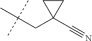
C1CC1(C#N)CC(C)(C)C
